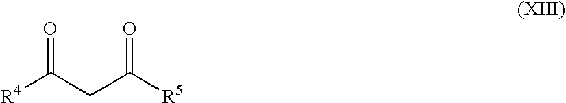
[R4]C(CC([R5])=O)=O
